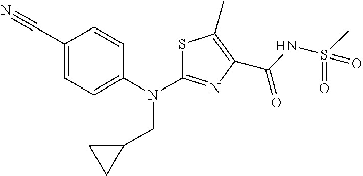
C1(C#N)=CC=C(N(CC2CC2)C2=NC(C(=O)NS(C)(=O)=O)=C(C)S2)C=C1
